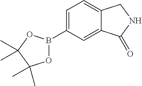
C12=CC(B3OC(C)(C)C(C)(C)O3)=CC=C1CNC2=O
